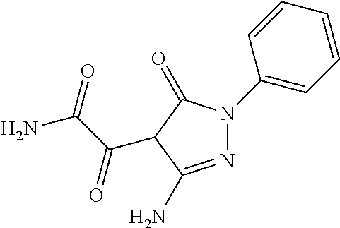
NC(C(=O)C1C(=O)N(C2=CC=CC=C2)N=C1N)=O
